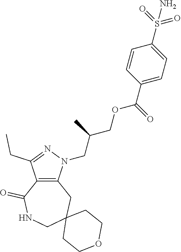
C12=C(N(CC(COC(C3=CC=C(S(=O)(=O)N)C=C3)=O)C)N=C1CC)CC1(CNC2=O)CCOCC1
